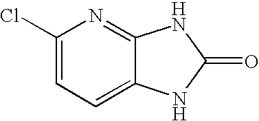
C1(Cl)=CC=C2C(=N1)NC(=O)N2
